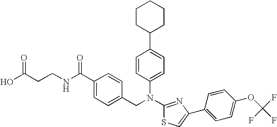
C1(C2=CC=C(N(C3=NC(C4=CC=C(OC(F)(F)F)C=C4)=CS3)CC3=CC=C(C(NCCC(O)=O)=O)C=C3)C=C2)CCCCC1
